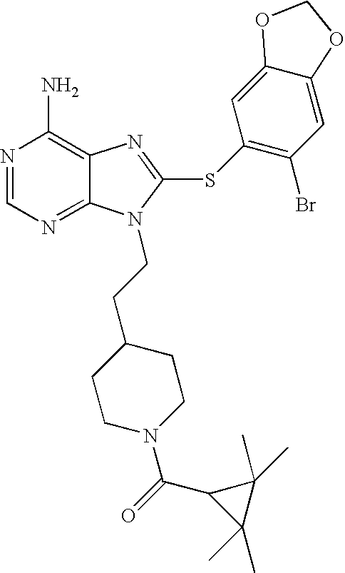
N1=CN=C2C(=C1N)N=C(SC1=C(Br)C=C3C(=C1)OCO3)N2CCC1CCN(C(=O)C2C(C)(C)C2(C)C)CC1
